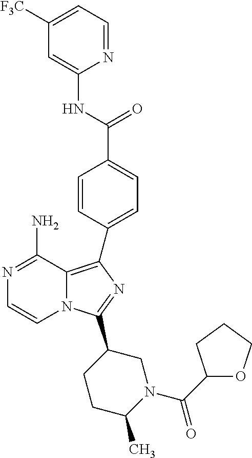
N1=C(N)C2=C(C3=CC=C(C(=O)NC4=CC([F3C])=CC=N4)C=C3)N=C(C3CCC(C)N(C(=O)C4OCCC4)C3)N2C=C1
